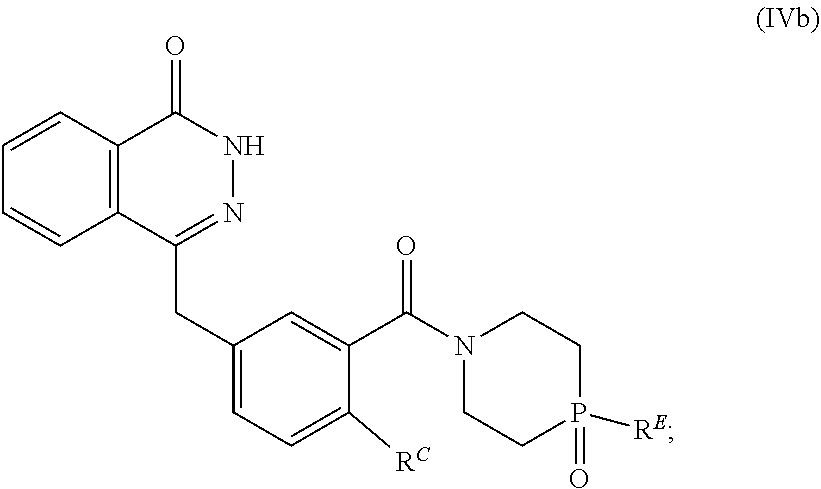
C12=C(C(=O)NN=C1CC1=CC=C([RC])C(C(N3CCP(=O)([RE])CC3)=O)=C1)C=CC=C2
